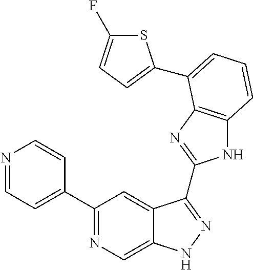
C1(C2=NC=C3C(=C2)C(C2=NC4=C(N2)C=CC=C4C2=CC=C(F)S2)=NN3)=CC=NC=C1
